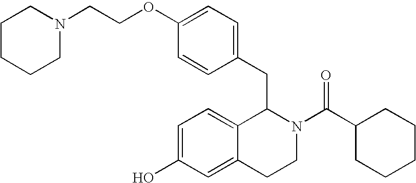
C1=C(O)C=C2C(=C1)C(CC1=CC=C(OCCN3CCCCC3)C=C1)N(C(C1CCCCC1)=O)CC2
